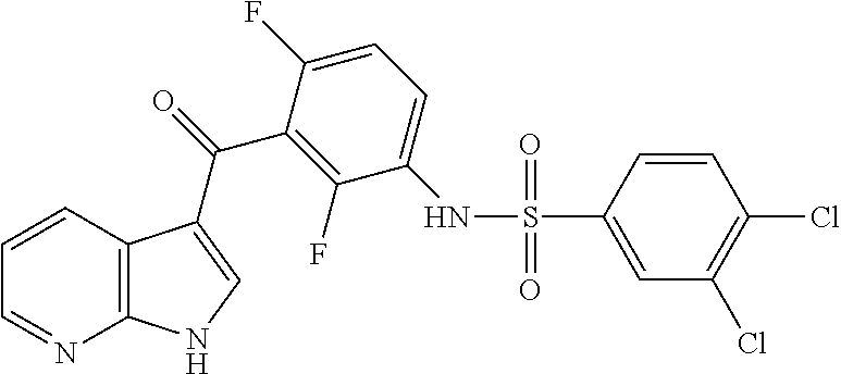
C1=CC2=C(N=C1)NC=C2C(C1=C(F)C(NS(=O)(=O)C2=CC(Cl)=C(Cl)C=C2)=CC=C1F)=O
